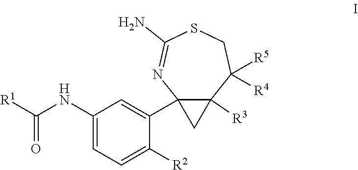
[R1]C(NC1=CC=C([R2])C(C23C([R3])(C2)C([R5])([R4])CSC(N)=N3)=C1)=O
